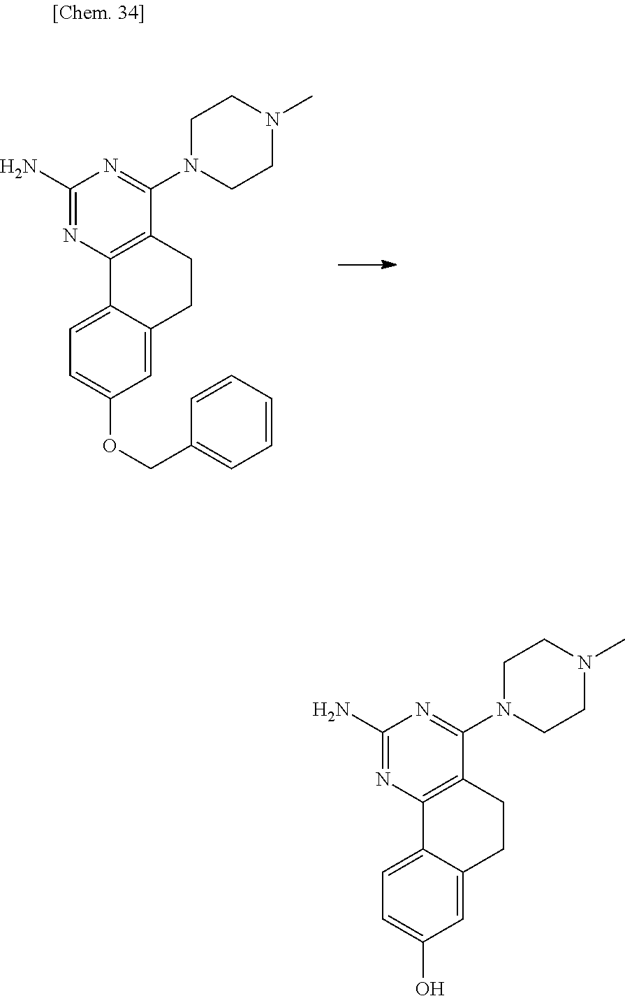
N1=C(N2CCN(C)CC2)C2=C(N=C1N)C1=CC=C(OCC3=CC=CC=C3)C=C1CC2.N1=C(N2CCN(C)CC2)C2=C(N=C1N)C1=CC=C(O)C=C1CC2
